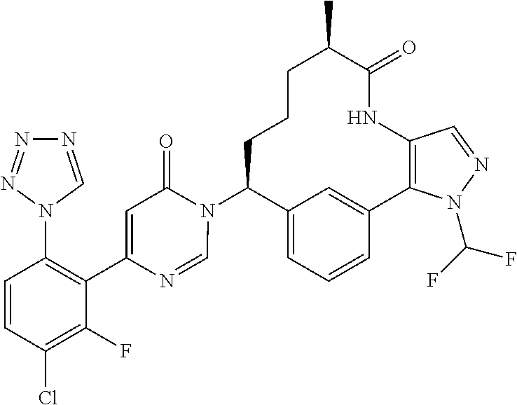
C12=CC=CC(=C1)C1=C(NC(=O)C(C)CCCC2N2C(=O)C=C(C3=C(N4C=NN=N4)C=CC(Cl)=C3F)N=C2)C=NN1C(F)F
